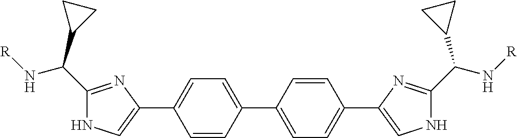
C1=C(C2=CNC(C(N[R])C3CC3)=N2)C=CC(C2=CC=C(C3=CNC(C(C4CC4)N[R])=N3)C=C2)=C1
